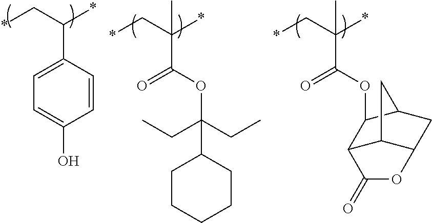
C1=CC(C(C*)*)=CC=C1O.O(C(=O)C(C*)(*)C)C(CC)(CC)C1CCCCC1.O(C(=O)C(C*)(*)C)C1C2C3C(CC1C3)OC2=O
